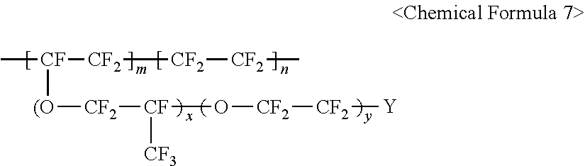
C[CF]([CF2][CF2][CF2]C)[(O][CF2][CF](O[CF2][CF2][Y])[CF3]
